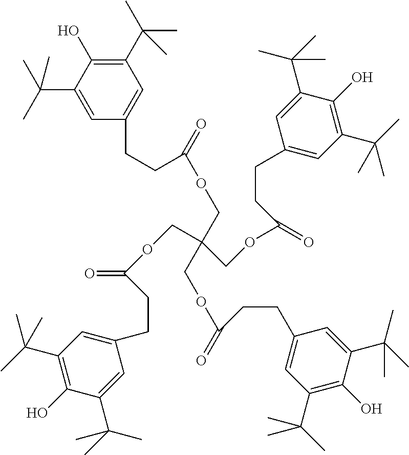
C(COC(CCC1=CC(C(C)(C)C)=C(O)C(C(C)(C)C)=C1)=O)(COC(CCC1=CC(C(C)(C)C)=C(O)C(C(C)(C)C)=C1)=O)(COC(=O)CCC1=CC(C(C)(C)C)=C(O)C(C(C)(C)C)=C1)COC(=O)CCC1=CC(C(C)(C)C)=C(O)C(C(C)(C)C)=C1
